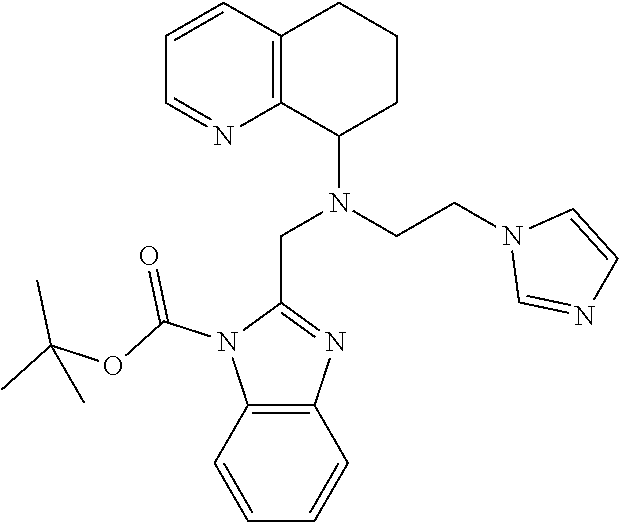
C1=CC2=C(N=C1)C(N(CCN1C=NC=C1)CC1=NC3=C(N1C(OC(C)(C)C)=O)C=CC=C3)CCC2
